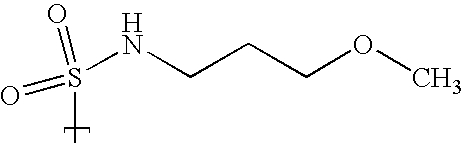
S(C)(=O)(NCCCOC)=O
